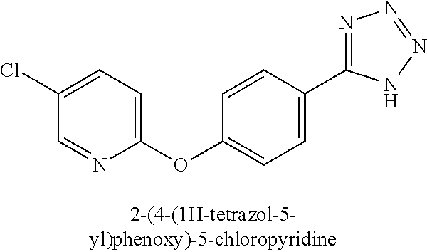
C1(OC2=CC=C(C3=NN=NN3)C=C2)=CC=C(Cl)C=N1
